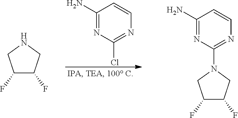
C1(N)=NC(Cl)=NC=C1.C1(F)C(F)CNC1.C1(N)=NC(N2CC(F)C(F)C2)=NC=C1
